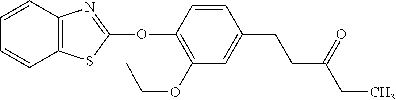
C1(OC2=NC3=C(S2)C=CC=C3)=C(OCC)C=C(CCC(CC)=O)C=C1
